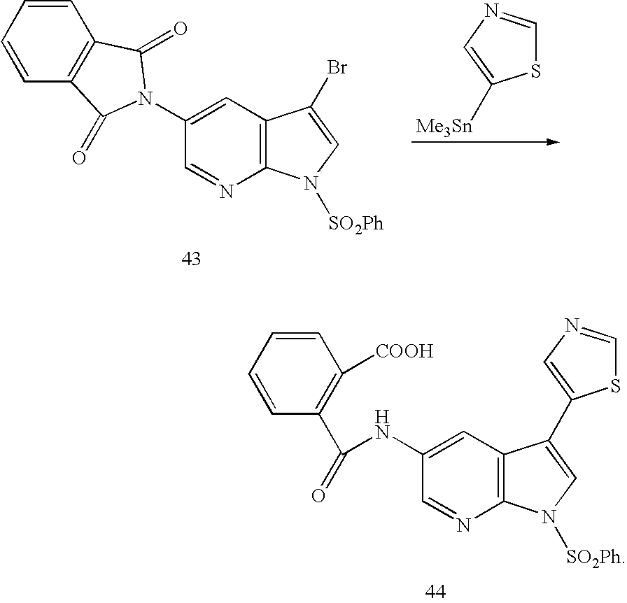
C1=C(N2C(=O)C3=C(C=CC=C3)C2=O)C=NC2=C1C(Br)=CN2[SO2Ph].S1C=NC=C1[Me3Sn].C1=CC=CC(C(NC2=CC3=C(N=C2)N([SO2Ph])C=C3C2=CN=CS2)=O)=C1[COOH]
